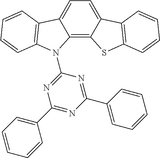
C1(N2C3=C4C(=CC=C3C3=C2C=CC=C3)C2=C(S4)C=CC=C2)=NC(C2=CC=CC=C2)=NC(C2=CC=CC=C2)=N1
